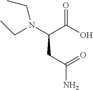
N(C(C(O)=O)CC(=O)N)(CC)CC
